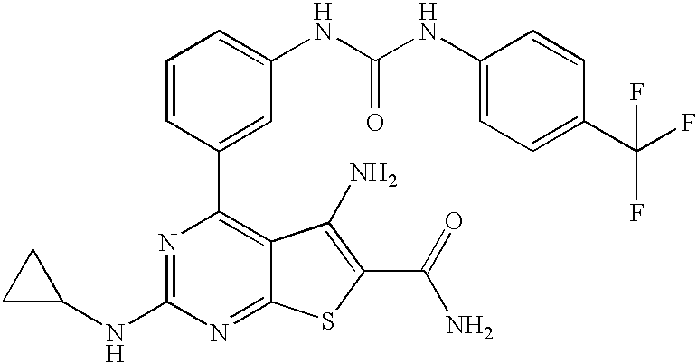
C1=CC(C2=C3C(=NC(NC4CC4)=N2)SC(C(N)=O)=C3N)=CC(NC(NC2=CC=C(C(F)(F)F)C=C2)=O)=C1
